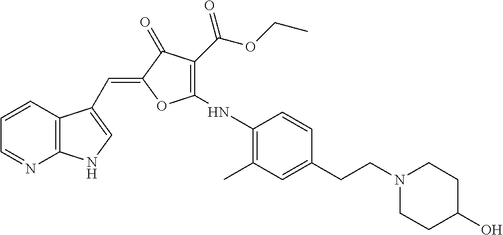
C1=CC2=C(N=C1)NC=C2C=C1C(=O)C(C(=O)OCC)=C(NC2=C(C)C=C(CCN3CCC(O)CC3)C=C2)O1
